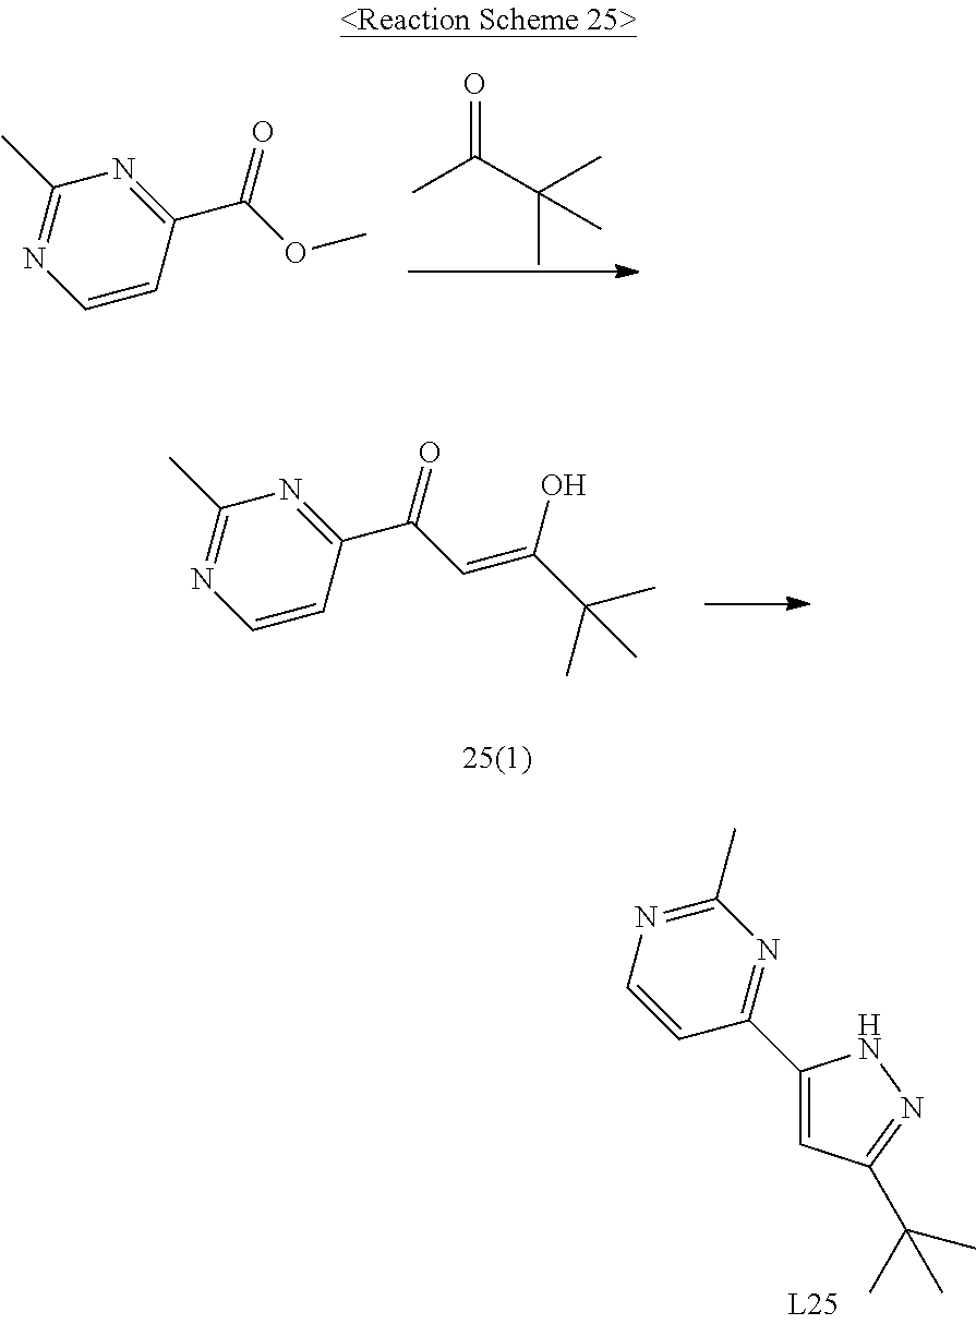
C1(C)=NC=CC(C(=O)C=C(C(C)(C)C)O)=N1.N1=C(C)N=C(C2=CC(C(C)(C)C)=NN2)C=C1.C1(C)=NC=CC(C(OC)=O)=N1.CC(C(C)(C)C)=O
